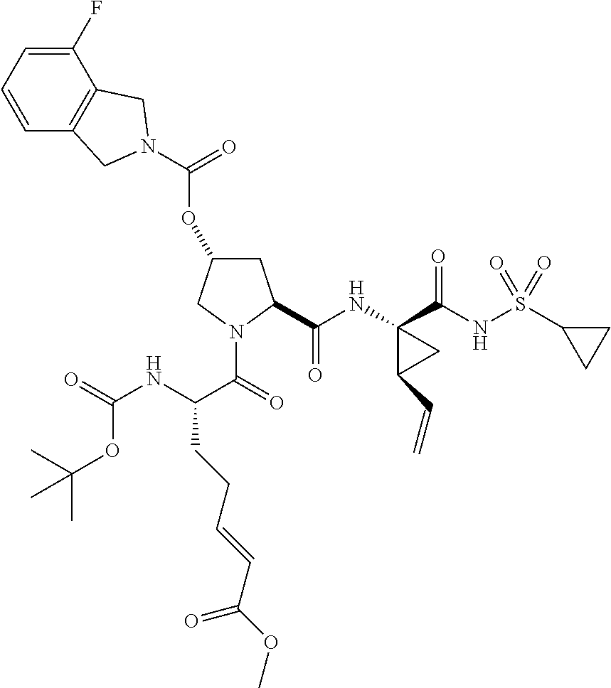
O(C1CC(C(NC2(C(NS(C3CC3)(=O)=O)=O)C(C=C)C2)=O)N(C(=O)C(NC(=O)OC(C)(C)C)CCC=CC(OC)=O)C1)C(=O)N1CC2=C(C(F)=CC=C2)C1
